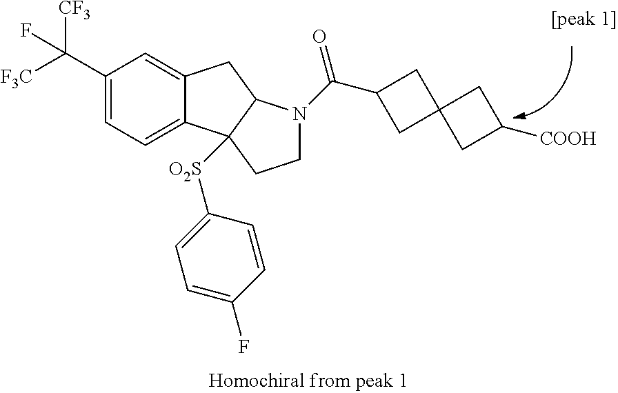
C1(C([CF3])([F3C])F)=CC=C2C(=C1)CC1C2([O2S]C2=CC=C(F)C=C2)CCN1C(C1CC2(C1)CC([COOH])C2)=O
